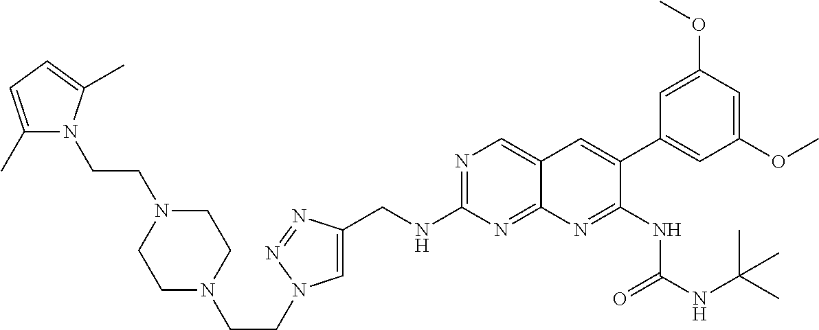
N1=C(NCC2=CN(CCN3CCN(CCN4C(C)=CC=C4C)CC3)N=N2)N=C2C(=C1)C=C(C1=CC(OC)=CC(OC)=C1)C(NC(NC(C)(C)C)=O)=N2
